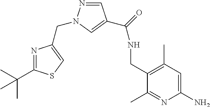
CC(C1=NC(CN2N=CC(C(=O)NCC3=C(C)C=C(N)N=C3C)=C2)=CS1)(C)C
